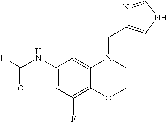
C1=C(NC([H])=O)C=C2C(=C1F)OCCN2CC1=CNC=N1
